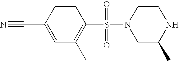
C1=CC(C#N)=CC(C)=C1S(=O)(N1CC(C)NCC1)=O
